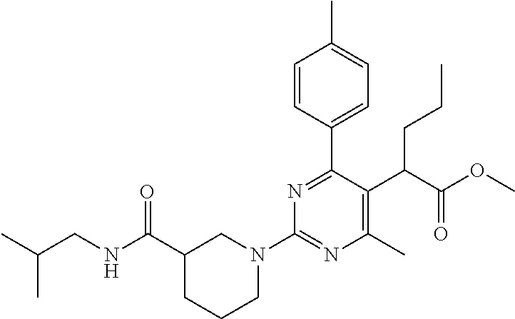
C1(C(NCC(C)C)=O)CCCN(C2=NC(C)=C(C(C(OC)=O)CCC)C(C3=CC=C(C)C=C3)=N2)C1
